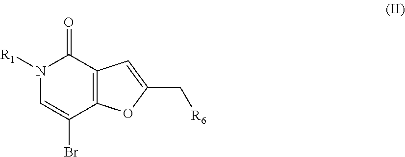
N1([R1])C=C(Br)C2=C(C1=O)C=C(C[R6])O2
